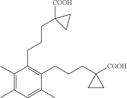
C1(C)=C(C)C=C(C)C(CCCC2([COOH])CC2)=C1CCCC1([COOH])CC1
